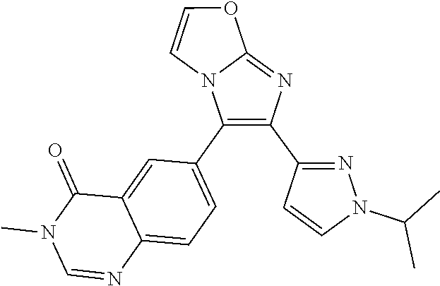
C1(C2=C(C3=CC=C4C(=C3)C(=O)N(C)C=N4)N3C=COC3=N2)=NN(C(C)C)C=C1
